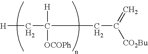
[H]CC([H])([OCOPh])CC(=C)[CO2Bu]
